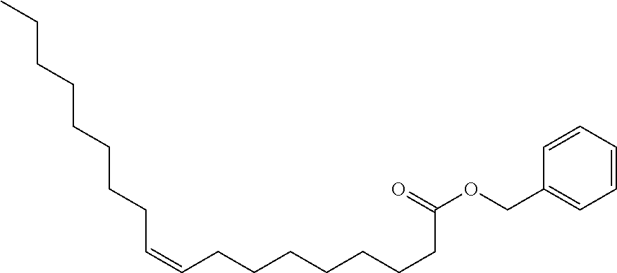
C1=CC=CC=C1COC(CCCCCCCC=CCCCCCCCC)=O
